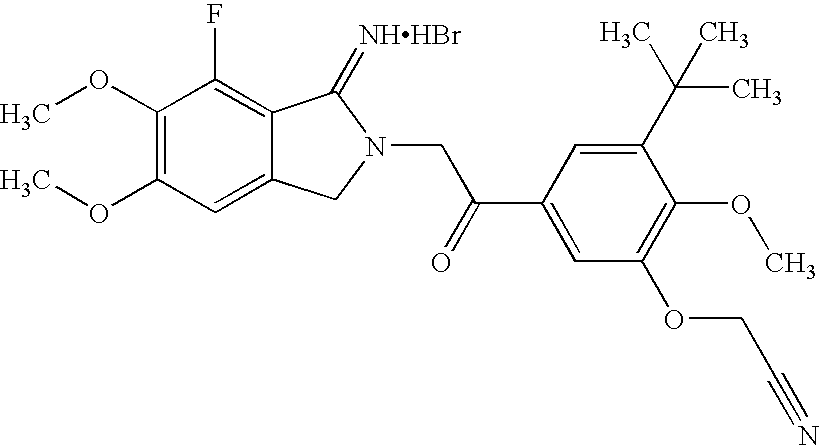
C1(OC)=C(OC)C=C2C(=C1F)C(=[NHHBr])N(CC(C1=CC(OCC#N)=C(OC)C(C(C)(C)C)=C1)=O)C2
